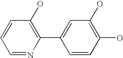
C1=CC=NC(C2=CC(O)=C(O)C=C2)=C1O
